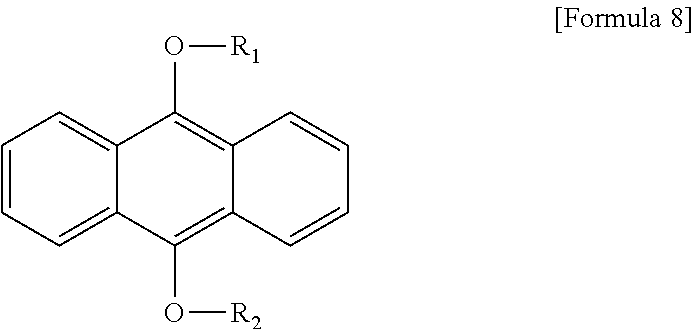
C1=CC=C2C(=C1)C(O[R1])=C1C(=C2O[R2])C=CC=C1
